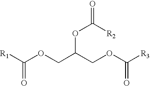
[R1]C(OCC(COC([R3])=O)OC(=O)[R2])=O
